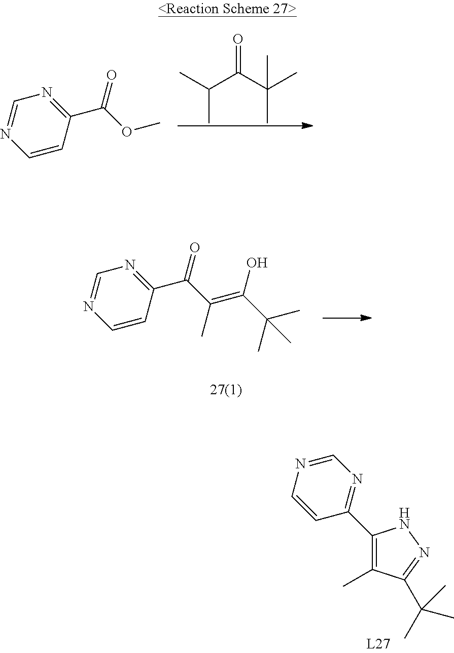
C1=NC=CC(C(=O)C(=C(C(C)(C)C)O)C)=N1.N1=CN=C(C2=C(C)C(C(C)(C)C)=NN2)C=C1.C1=NC=CC(C(OC)=O)=N1.C(C(C(C)(C)C)=O)(C)C
